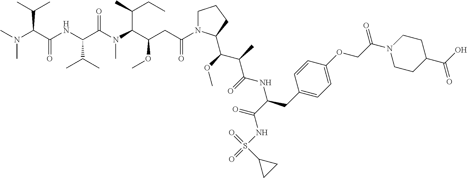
CN(C(C(NC(C(N(C(C(CC(N1CCCC1C(OC)C(C)C(=O)NC(CC1=CC=C(OCC(N2CCC(C(O)=O)CC2)=O)C=C1)C(=O)NS(=O)(=O)C1CC1)=O)OC)C(C)CC)C)=O)C(C)C)=O)C(C)C)C
